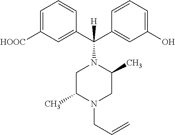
C1=C([HOOC])C=C(C(C2=CC(O)=CC=C2)(N2CC(C)N(CC=C)CC2C)[H])C=C1
